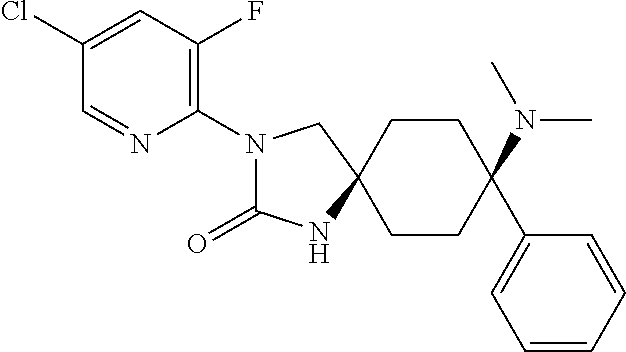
C1CC(N(C)C)(C2=CC=CC=C2)CCC12CN(C1=C(F)C=C(Cl)C=N1)C(=O)N2
